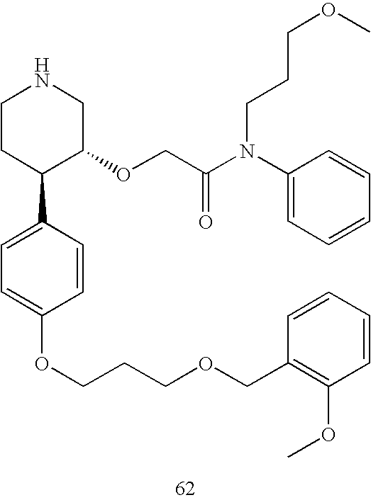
C1CC(C2=CC=C(OCCCOCC3=C(OC)C=CC=C3)C=C2)C(OCC(N(C2=CC=CC=C2)CCCOC)=O)CN1
